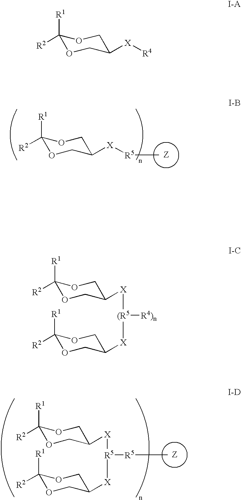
[Z].C1([R1])([R2])OCC([X][R5]C)CO1.[Z].C1([R1])([R2])OCC([X][R5]([X]C2COC([R1])([R2])OC2)[R5]C)CO1.C1([R1])([R2])OCC([X][R4])CO1.C1([R1])([R2])OCC([X][(R5]([R4)n])[X]C2COC([R1])([R2])OC2)CO1
